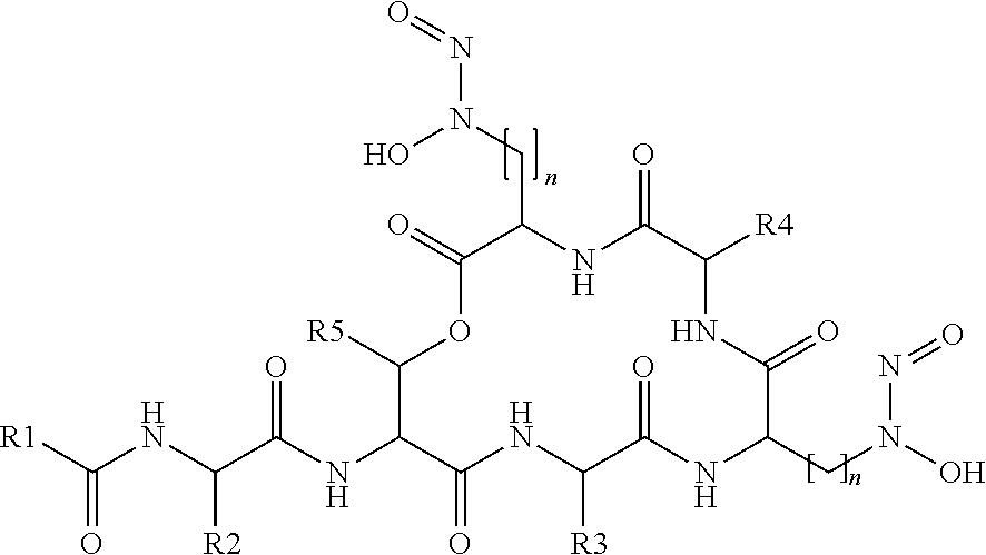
O=C1OC([R5])C(NC(C(NC([R1])=O)[R2])=O)C(=O)NC([R3])C(=O)NC(CN(N=O)O)C(=O)NC([R4])C(=O)NC1CN(O)N=O
